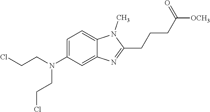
ClCCN(C1=CC=C2C(=C1)N=C(CCCC([OCH3])=O)N2C)CCCl
